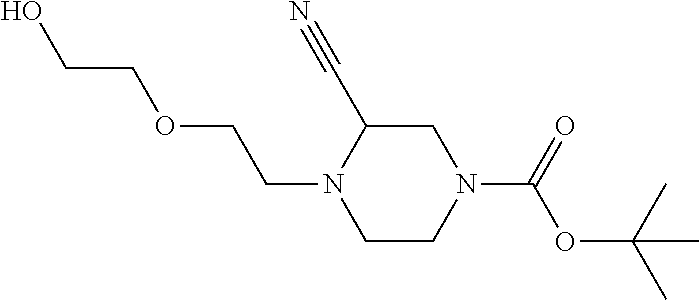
C1CN(C(=O)OC(C)(C)C)CC(C#N)N1CCOCCO
